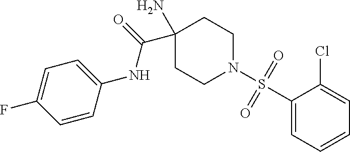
C1=CC(NC(=O)C2(N)CCN(S(C3=CC=CC=C3Cl)(=O)=O)CC2)=CC=C1F
